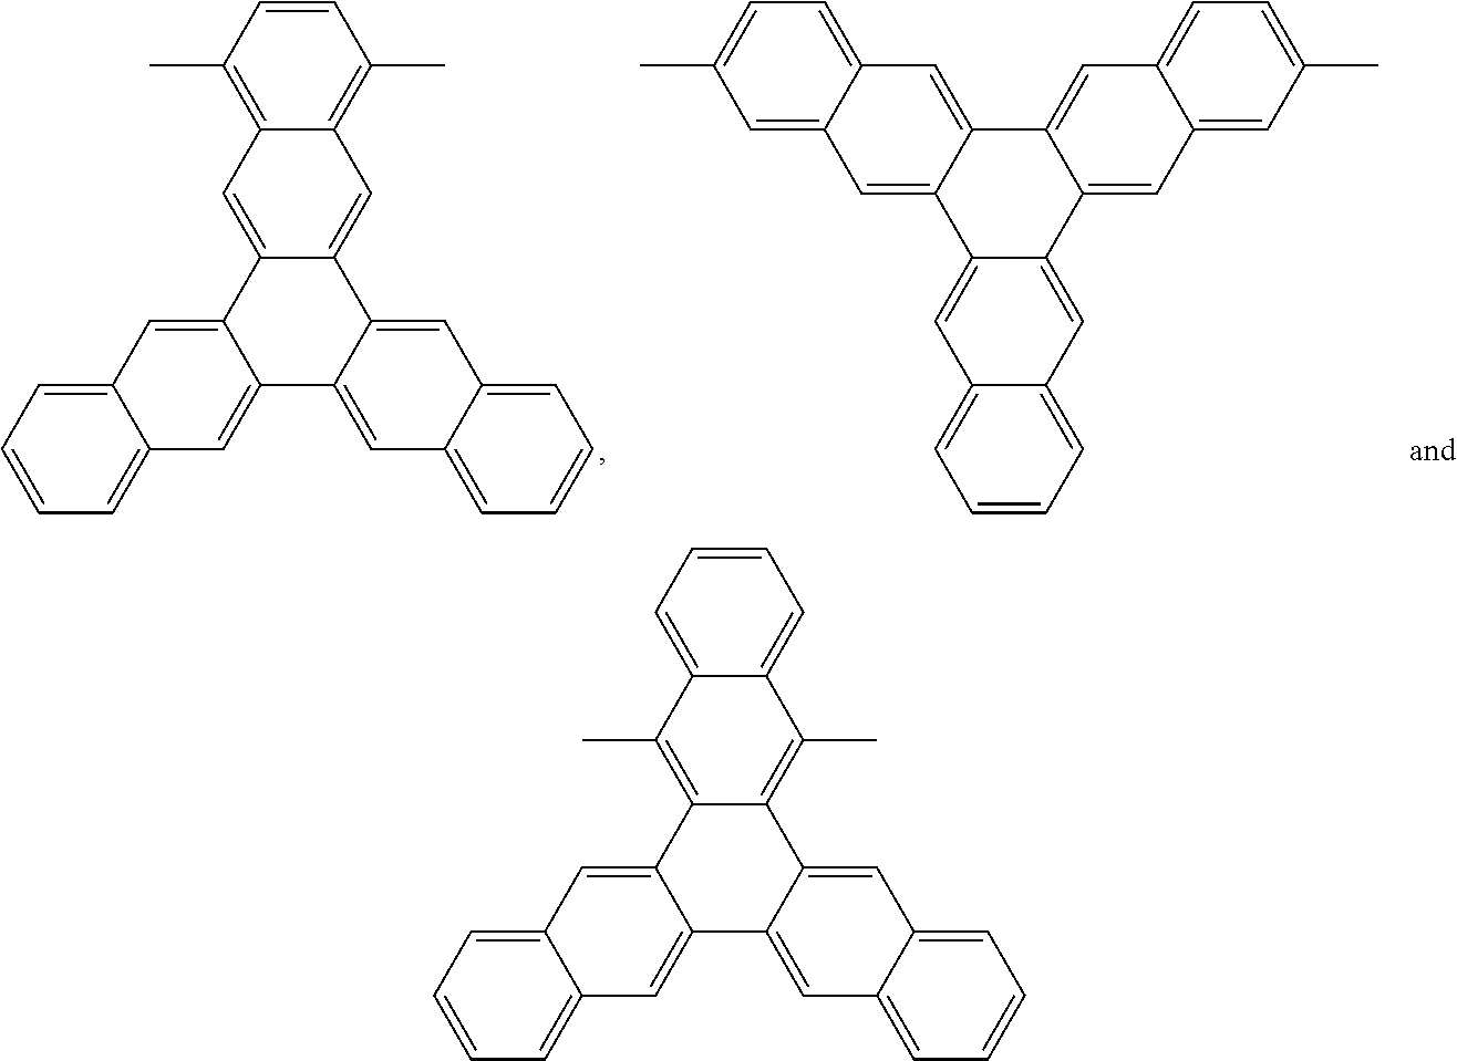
C12=C(C)C3=CC=CC=C3C(C)=C1C1=CC3=CC=CC=C3C=C1C1=CC3=CC=CC=C3C=C21.C12=CC3=C(C)C=CC(C)=C3C=C1C1=CC3=CC=CC=C3C=C1C1=CC3=CC=CC=C3C=C21.C12=CC3=CC=CC=C3C=C1C1=CC3=CC(C)=CC=C3C=C1C1=CC3=CC=C(C)C=C3C=C21
